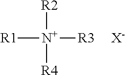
[R2][N+]([R3])([R1])[R4].[X-]
